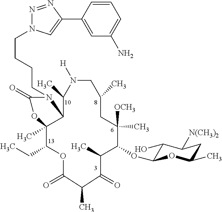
C(CCCN1C(=O)OC2(C)C(CC)OC(=O)C(C)C(=O)C(C)C(OC3C(O)C([N(CH3)2])CC(C)O3)C([OCH3])(C)CC(C)CN([H])C(C)C12)N1N=NC(C2=CC(N)=CC=C2)=C1
